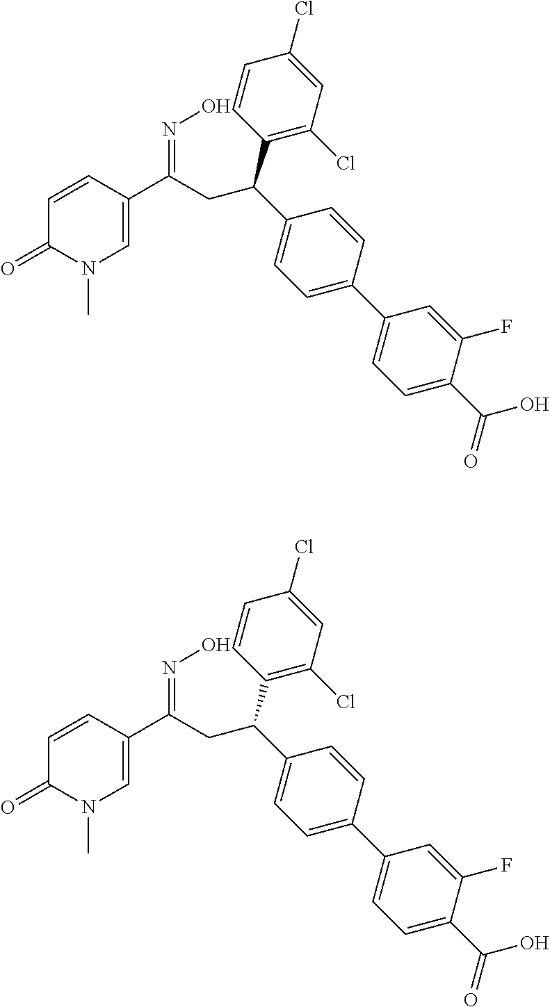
C1=CC(C(CC(C2=CC=C(C3=CC=C(C(=O)O)C(F)=C3)C=C2)C2=C(Cl)C=C(Cl)C=C2)=NO)=CN(C)C1=O.C1=CC(C(CC(C2=CC=C(C3=CC=C(C(=O)O)C(F)=C3)C=C2)C2=C(Cl)C=C(Cl)C=C2)=NO)=CN(C)C1=O
